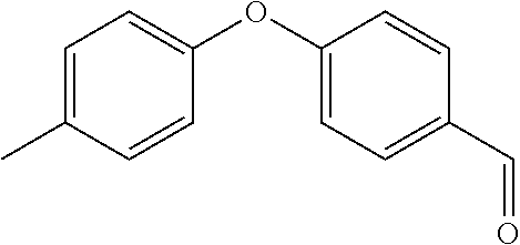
C1=C(C)C=CC(OC2=CC=C(C=O)C=C2)=C1
